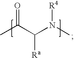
CC(C(N(C)[R4])[Ra])=O
